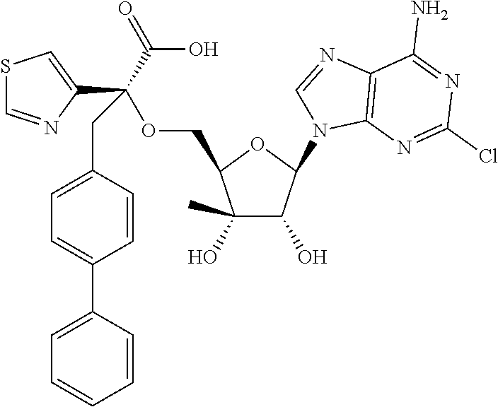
C1(O)(C)C(O)C(N2C3=C(N=C2)C(N)=NC(Cl)=N3)OC1COC(C1=CSC=N1)(C(=O)O)CC1=CC=C(C2=CC=CC=C2)C=C1
